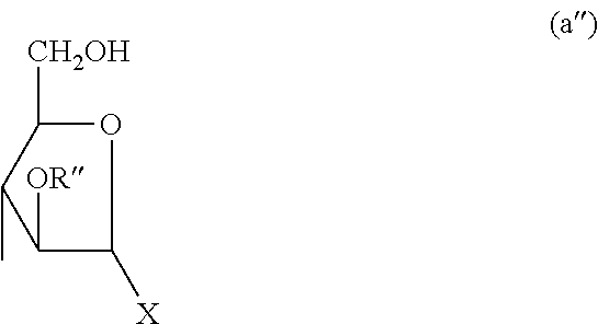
C1([OR])C([X])OC([CH2OH])C1C
